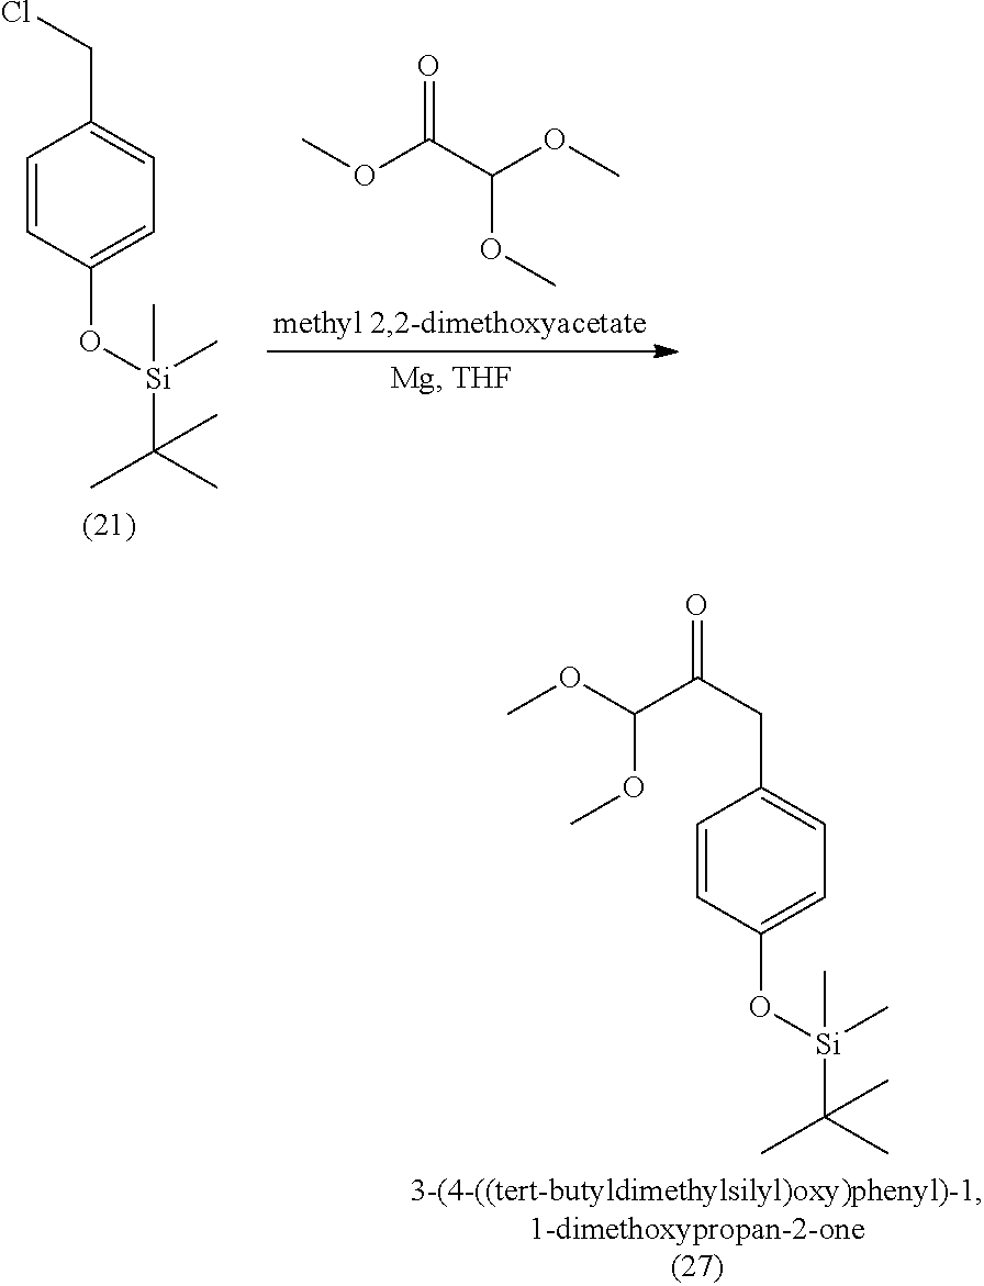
C1=CC(O[Si](C(C)(C)C)(C)C)=CC=C1CCl.O(C(C(OC)OC)=O)C.C1=CC(O[Si](C(C)(C)C)(C)C)=CC=C1CC(=O)C(OC)OC
